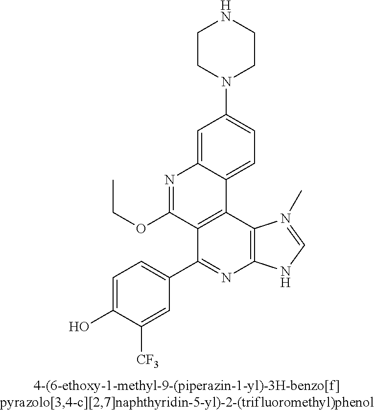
C1CN(C2=CC=C3C(=C2)N=C(OCC)C2=C3C3=C(N=C2C2=CC=C(O)C([CF3])=C2)NC=N3C)CCN1
